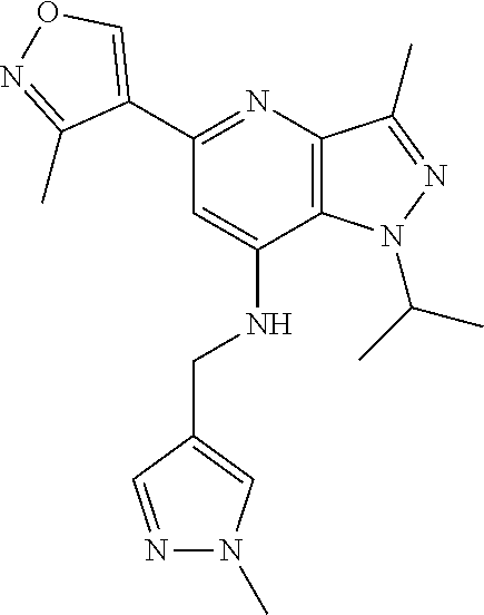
C12=C(C(C)=NN1C(C)C)N=C(C1=CON=C1C)C=C2NCC1=CN(C)N=C1
